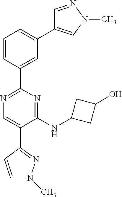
C1=CC(C2=NC=C(C3=NN(C)C=C3)C(NC3CC(O)C3)=N2)=CC(C2=CN(C)N=C2)=C1
